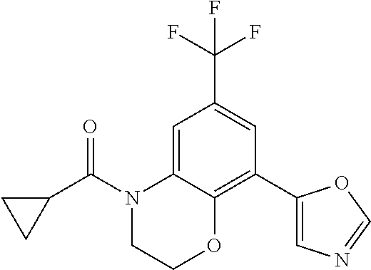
C1=C2C(=C(C3=CN=CO3)C=C1C(F)(F)F)OCCN2C(C1CC1)=O
